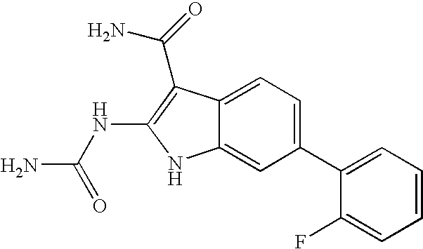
C12=CC=C(C3=CC=CC=C3F)C=C1NC(NC(N)=O)=C2C(N)=O
